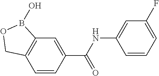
C12=C(C=CC(C(NC3=CC(F)=CC=C3)=O)=C1)COB2O
